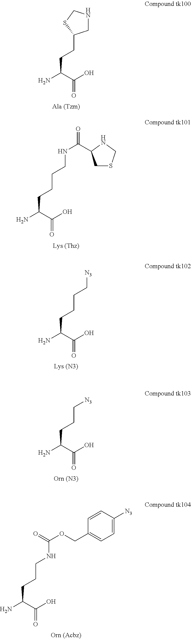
C1NCSC1CCC(N)C(O)=O.C1SCNC1C(NCCCCC(N)C(O)=O)=O.NC(C(O)=O)CCCC[N3].NC(C(O)=O)CCC[N3].C1=C([N3])C=CC(COC(=O)NCCCC(N)C(O)=O)=C1
